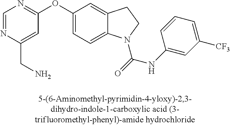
C1(OC2=CC=C3C(=C2)CCN3C(=O)NC2=CC([CF3])=CC=C2)=NC=NC(CN)=C1
